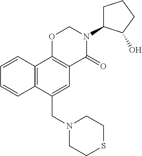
N1(CC2=CC3=C(C4=C2C=CC=C4)OCN(C2CCCC2O)C3=O)CCSCC1
